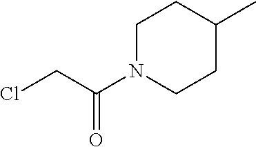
C1N(C(CCl)=O)CCC(C)C1
